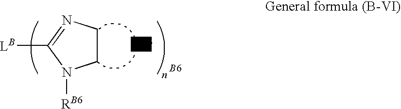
C1CN=C([LB])N1[RB6].[ZB6].[B6]
